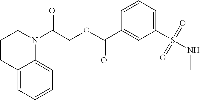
C1=CC=C(S(=O)(=O)NC)C=C1C(OCC(N1CCCC2=CC=CC=C12)=O)=O
